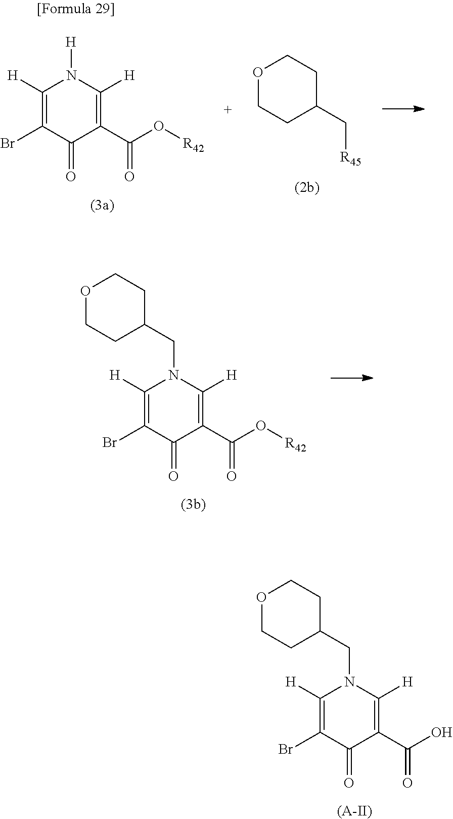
C1([H])=C(Br)C(=O)C(C(=O)O)=C([H])N1CC1CCOCC1.[(A-II)].[R45]CC1CCOCC1.C1([H])=C(Br)C(=O)C(C(=O)O[R42])=C([H])N1[H].C1([H])=C(Br)C(=O)C(C(=O)O[R42])=C([H])N1CC1CCOCC1
